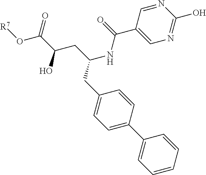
C1=C(C2=CC=CC=C2)C=CC(CC(CC(C(O[R7])=O)O)NC(C2=CN=C(O)N=C2)=O)=C1
